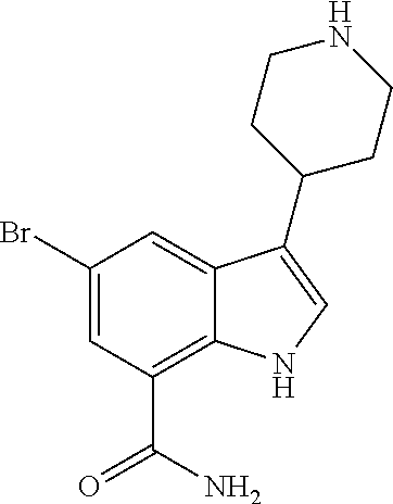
C1(Br)=CC(C(N)=O)=C2C(=C1)C(C1CCNCC1)=CN2
